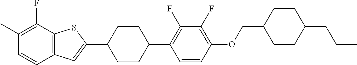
CC1=C(F)C2=C(C=C1)C=C(C1CCC(C3=C(F)C(F)=C(OCC4CCC(CCC)CC4)C=C3)CC1)S2
